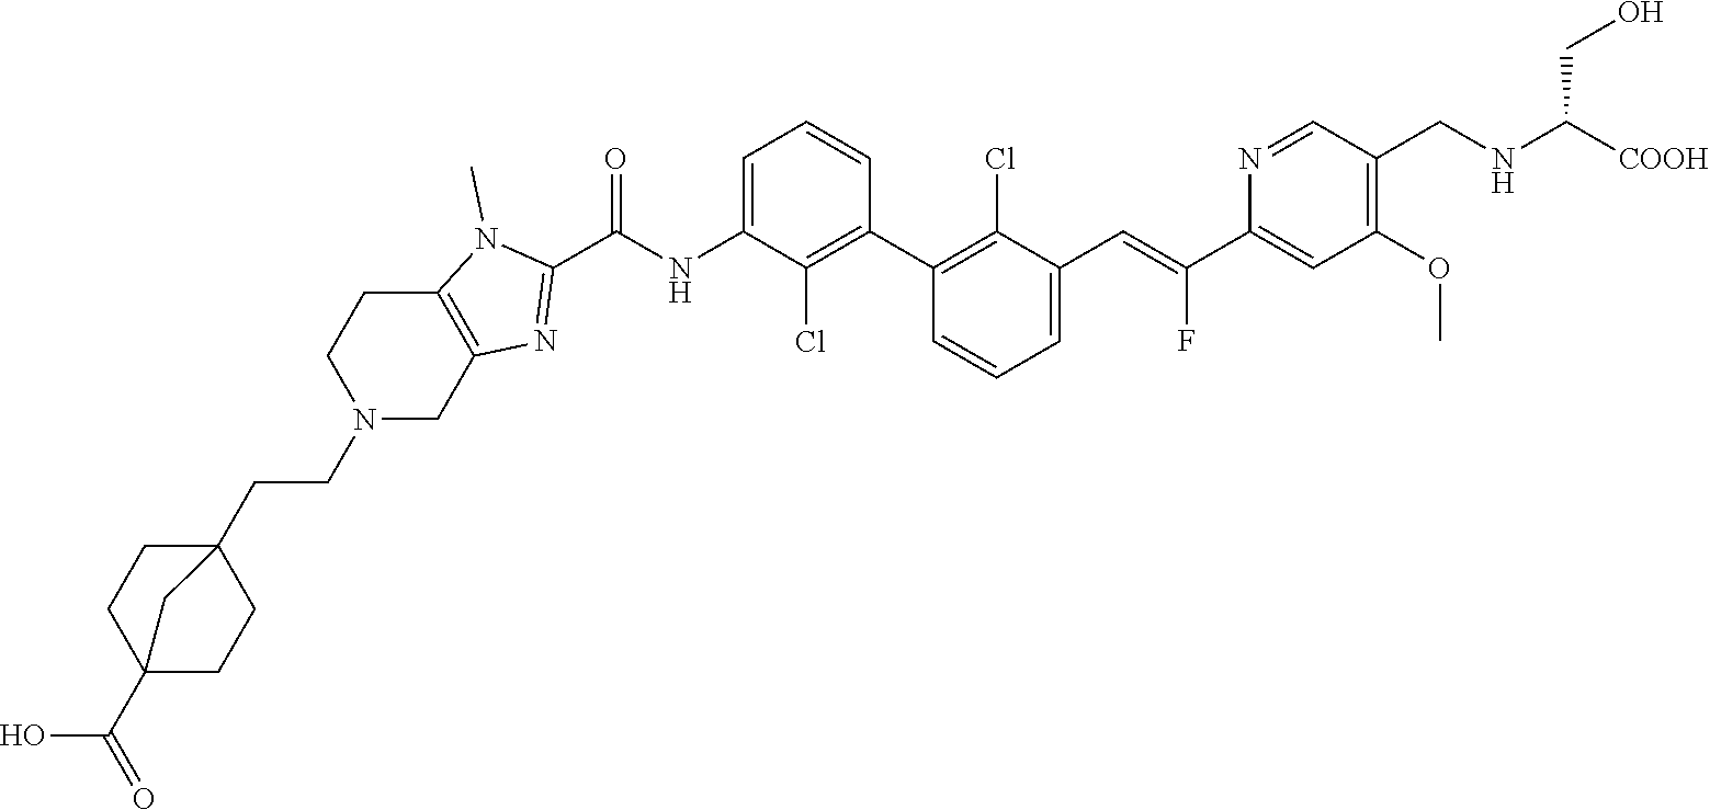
C1(C2=C(Cl)C(C=C(C3=CC(OC)=C(CNC([COOH])CO)C=N3)F)=CC=C2)=C(Cl)C(NC(C2=NC3=C(N2C)CCN(CCC24CCC(C(O)=O)(CC2)C4)C3)=O)=CC=C1
